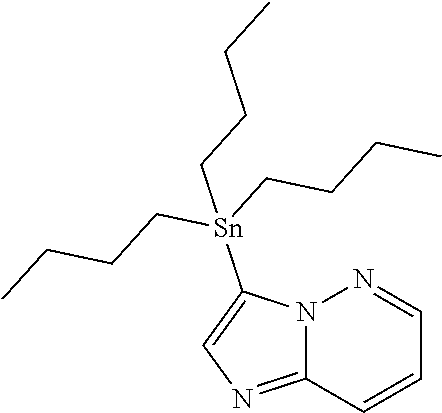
N12C(=NC=C1[Sn](CCCC)(CCCC)CCCC)C=CC=N2
